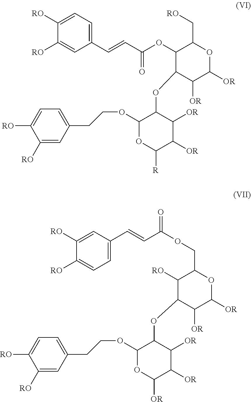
C1(C=CC(=O)OCC2C([RO])C(OC3C(OCCC4=CC=C([RO])C([RO])=C4)OC([OR])C([OR])C3[OR])C([OR])C([OR])O2)=CC=C([RO])C([RO])=C1.C1(C=CC(OC2C(OC3C([OR])C([OR])C([R])OC3OCCC3=CC=C([RO])C([RO])=C3)C([OR])C([OR])OC2C[RO])=O)=CC=C([RO])C([RO])=C1
